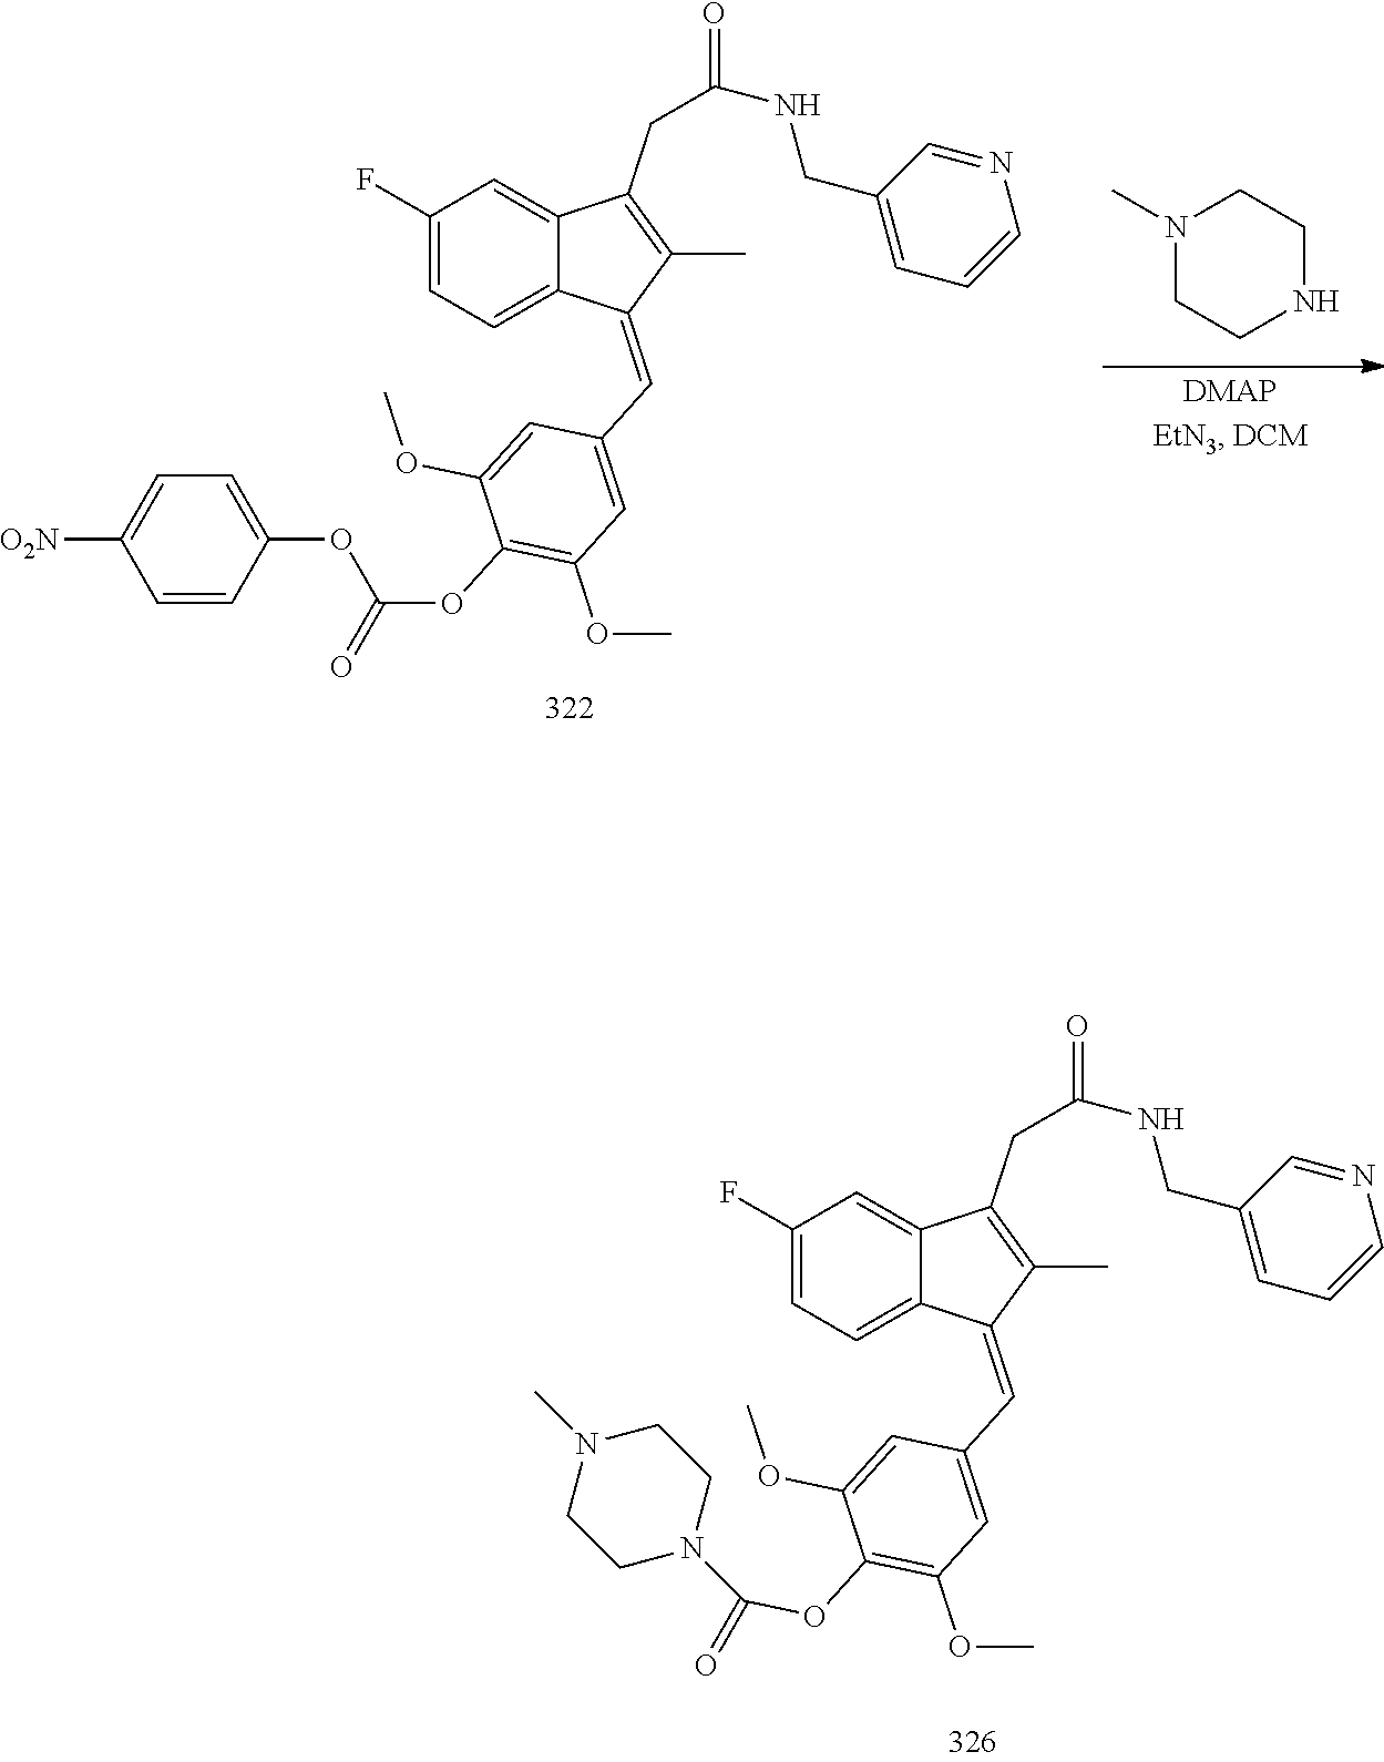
C1(F)=CC=C2C(=C1)C(CC(=O)NCC1=CC=CN=C1)=C(C)C2=CC1=CC(OC)=C(OC(N2CCN(C)CC2)=O)C(OC)=C1.C1(F)=CC=C2C(=C1)C(CC(=O)NCC1=CC=CN=C1)=C(C)C2=CC1=CC(OC)=C(OC(=O)OC2=CC=C([O2N])C=C2)C(OC)=C1.N1(C)CCNCC1
